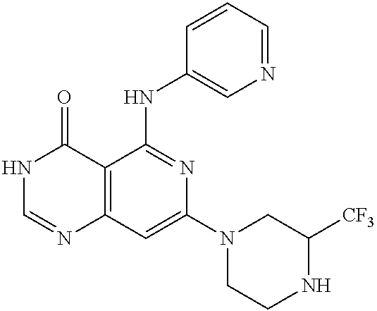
C12=C(C=C(N3CCNC([CF3])C3)N=C1NC1=CN=CC=C1)N=CNC2=O
